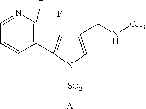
C1(C2=C(F)C(CNC)=CN2[SO2][A])=C(F)N=CC=C1
